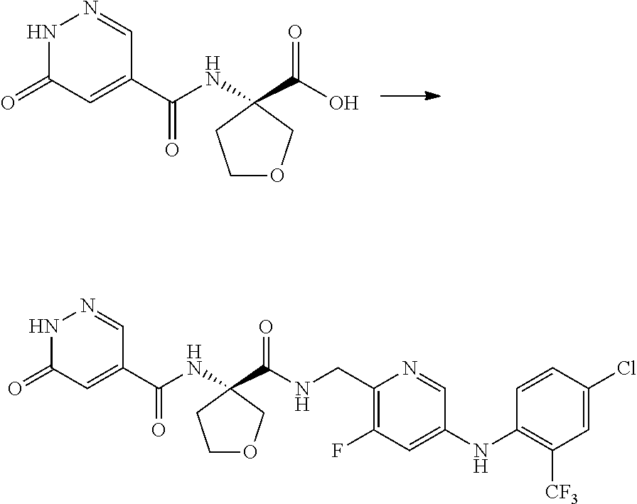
N1C(=O)C=C(C(NC2(C(O)=O)COCC2)=O)C=N1.C1(F)=C(CNC(=O)C2(NC(C3=CC(=O)NN=C3)=O)COCC2)N=CC(NC2=C([CF3])C=C(Cl)C=C2)=C1
